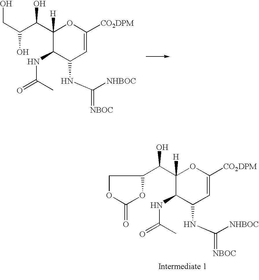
C1(C(C(CO)O)O)([H])C(NC(C)=O)C(NC([NHBOC])=[NBOC])C=C([CO2DPM])O1.C1(C(O)C2COC(=O)O2)([H])C(NC(C)=O)C(NC([NHBOC])=[NBOC])C=C([CO2DPM])O1
